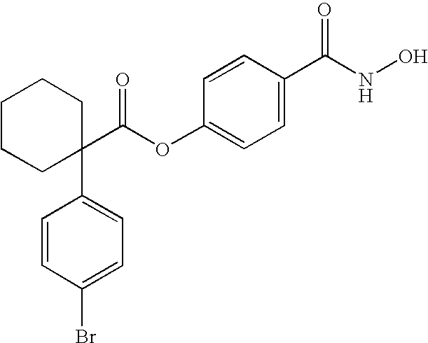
C1CCC(C(OC2=CC=C(C(NO)=O)C=C2)=O)(C2=CC=C(Br)C=C2)CC1
